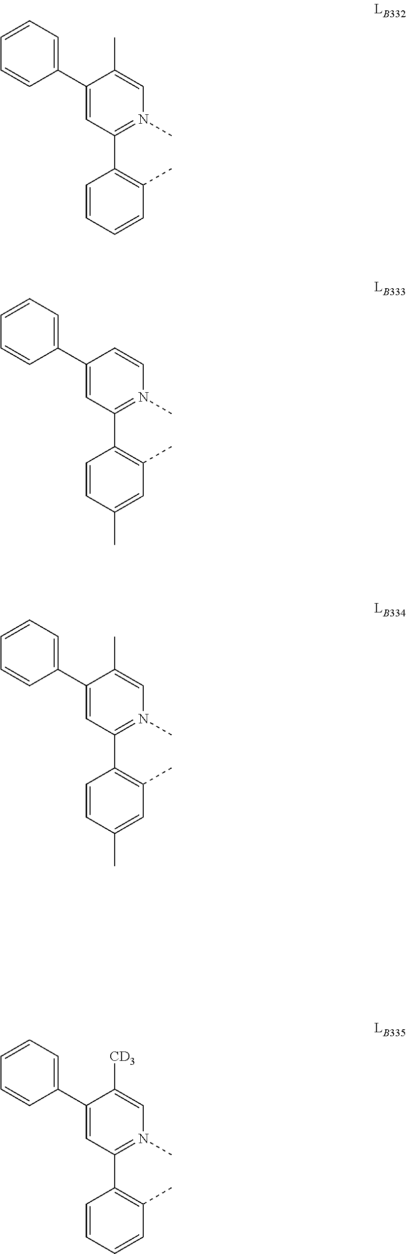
C1(C2=CC=CC=C2)=CC(C2=C(C)C=CC=C2)=N(C)C=C1C.C1(C2=CC=CC=C2)=CC(C2=C(C)C=C(C)C=C2)=N(C)C=C1.C1(C2=CC=CC=C2)=CC(C2=C(C)C=C(C)C=C2)=N(C)C=C1C.C1(C2=CC=CC=C2)=CC(C2=C(C)C=CC=C2)=N(C)C=C1[CD3]
